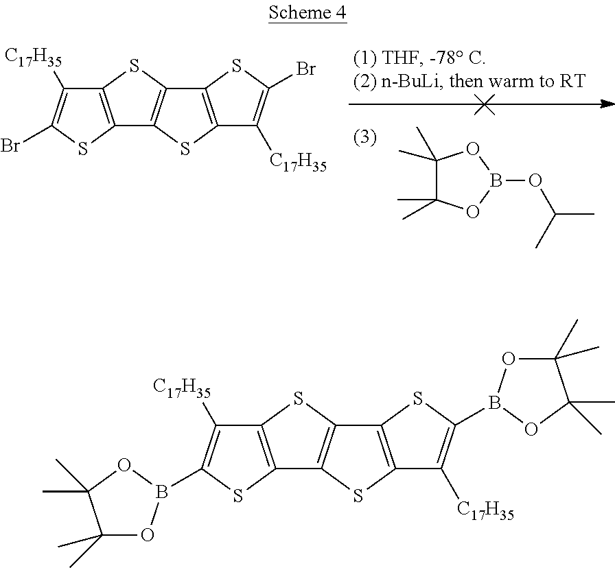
C12=C(SC(Br)=C1[C17H35])C1=C(S2)C2=C(S1)C([C17H35])=C(Br)S2.C1(C)(C)C(C)(C)OB(OC(C)C)O1.C12=C(SC(B3OC(C)(C)C(C)(C)O3)=C1[C17H35])C1=C(S2)C2=C(S1)C([C17H35])=C(B1OC(C)(C)C(C)(C)O1)S2
